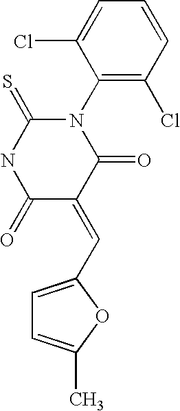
C1(N2C(=S)NC(=O)C(=CC3=CC=C(C)O3)C2=O)=C(Cl)C=CC=C1Cl
